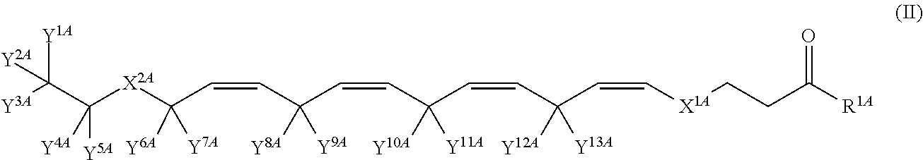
[Y10A]C([Y11A])(C=CC([Y9A])([Y8A])C=CC([Y7A])([Y6A])[X2A]C(C([Y3A])([Y2A])[Y1A])([Y4A])[Y5A])C=CC(C=C[X1A]CCC(=O)[R1A])([Y13A])[Y12A]
